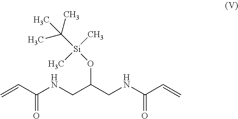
C=CC(NCC(CNC(C=C)=O)O[Si](C(C)(C)C)(C)C)=O
